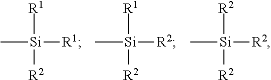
C[Si]([R1])([R2])[R1].C[Si]([R1])([R2])[R2].C[Si]([R2])([R2])[R2]
